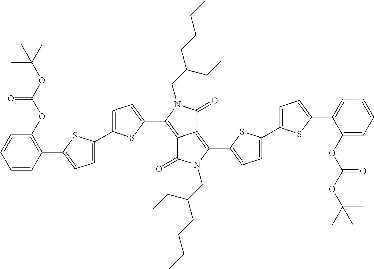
C12=C(C3=CC=C(C4=CC=C(C5=CC=CC=C5OC(=O)OC(C)(C)C)S4)S3)N(CC(CC)CCCC)C(=O)C1=C(C1=CC=C(C3=CC=C(C4=C(OC(=O)OC(C)(C)C)C=CC=C4)S3)S1)N(CC(CC)CCCC)C2=O
